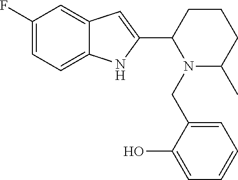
C1(F)=CC=C2C(=C1)C=C(C1CCCC(C)N1CC1=CC=CC=C1O)N2
